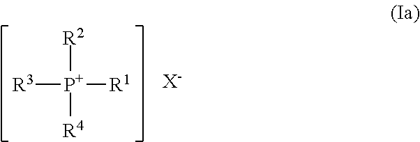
[R3][P+]([R1])([R2])[R4].[X-]
